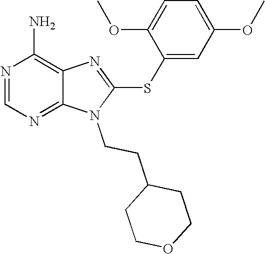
N1=CN=C2C(=C1N)N=C(SC1=CC(OC)=CC=C1OC)N2CCC1CCOCC1
